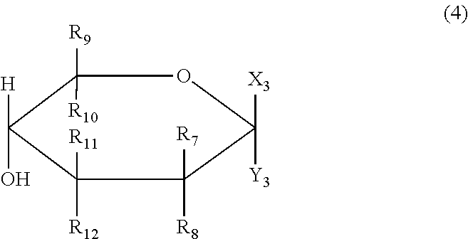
C1([R9])([R10])C([H])(O)C([R12])([R11])C([R7])([R8])C([X3])([Y3])O1
